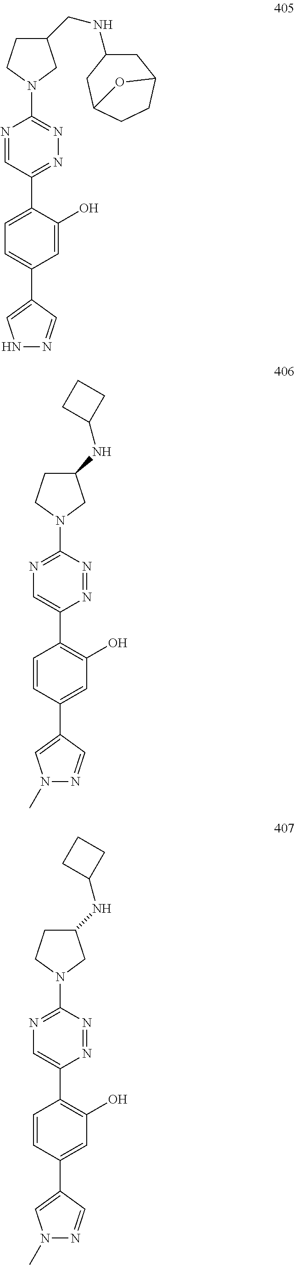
N1=C(C2=CC=C(C3=CNN=C3)C=C2O)C=NC(N2CC(CNC3CC4CCC(C3)O4)CC2)=N1.N1=NC(N2CC(NC3CCC3)CC2)=NC=C1C1=C(O)C=C(C2=CN(C)N=C2)C=C1.N1=NC(N2CC(NC3CCC3)CC2)=NC=C1C1=C(O)C=C(C2=CN(C)N=C2)C=C1
